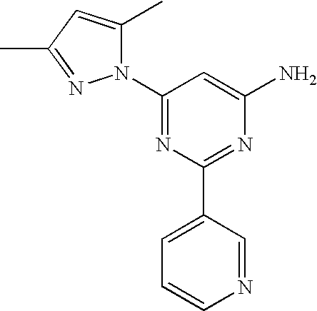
C1(N2C(C)=CC(C)=N2)=NC(C2=CC=CN=C2)=NC(N)=C1
